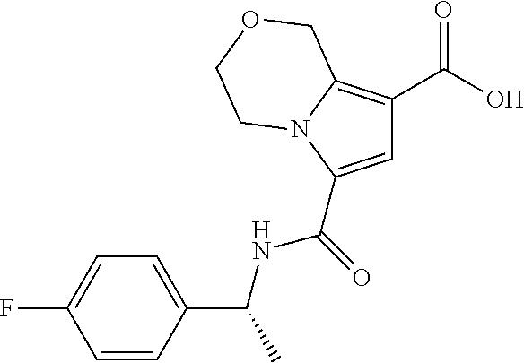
C1=C(C(=O)NC(C2=CC=C(F)C=C2)C)N2C(=C1C(O)=O)COCC2
